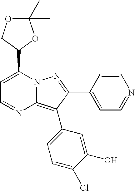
C1=C(C2OC(C)(C)OC2)N2C(=C(C3=CC=C(Cl)C(O)=C3)C(C3=CC=NC=C3)=N2)N=C1
